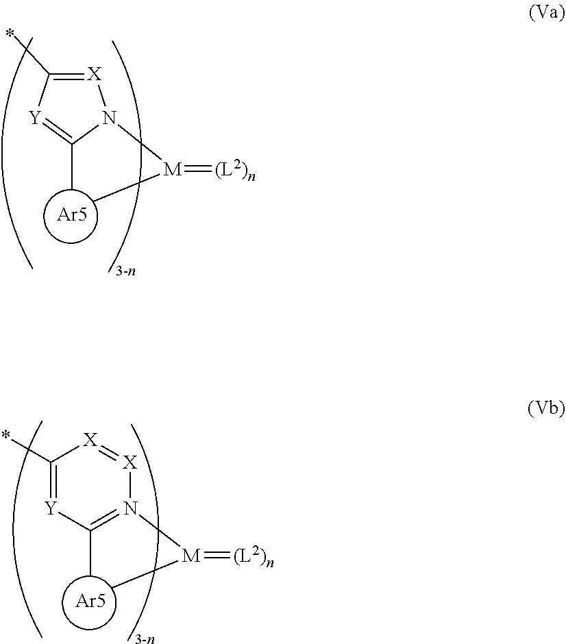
[X]1=C(C)[Y]=C(C)N1[M](C)=[(L2)n].[Ar5].C1(C)=N([M](C)=[(L2)n])[X]=[X]C(C)=[Y]1.[Ar5]
